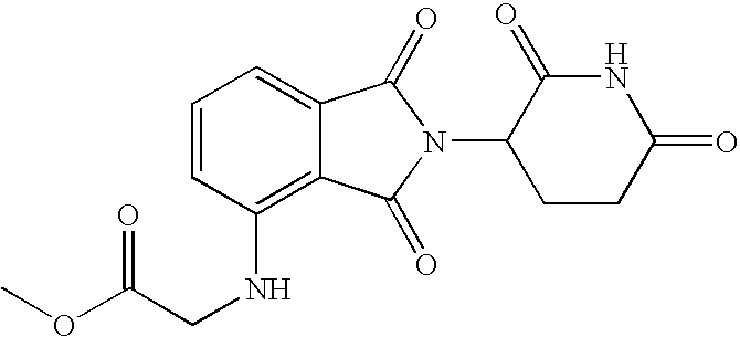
N(C1=C2C(=CC=C1)C(=O)N(C1CCC(=O)NC1=O)C2=O)CC(OC)=O
